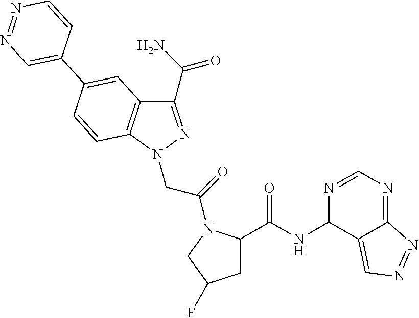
C1(NC(=O)C2CC(F)CN2C(CN2N=C(C(=O)N)C3=C2C=CC(C2=CN=NC=C2)=C3)=O)C2=CN=NC2=NC=N1
